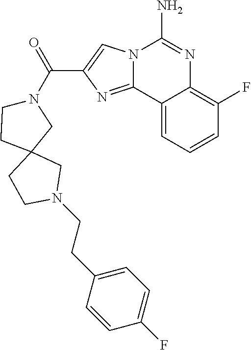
N12C(=NC(C(N3CCC4(C3)CCN(CCC3=CC=C(F)C=C3)C4)=O)=C1)C1=CC=CC(F)=C1N=C2N
